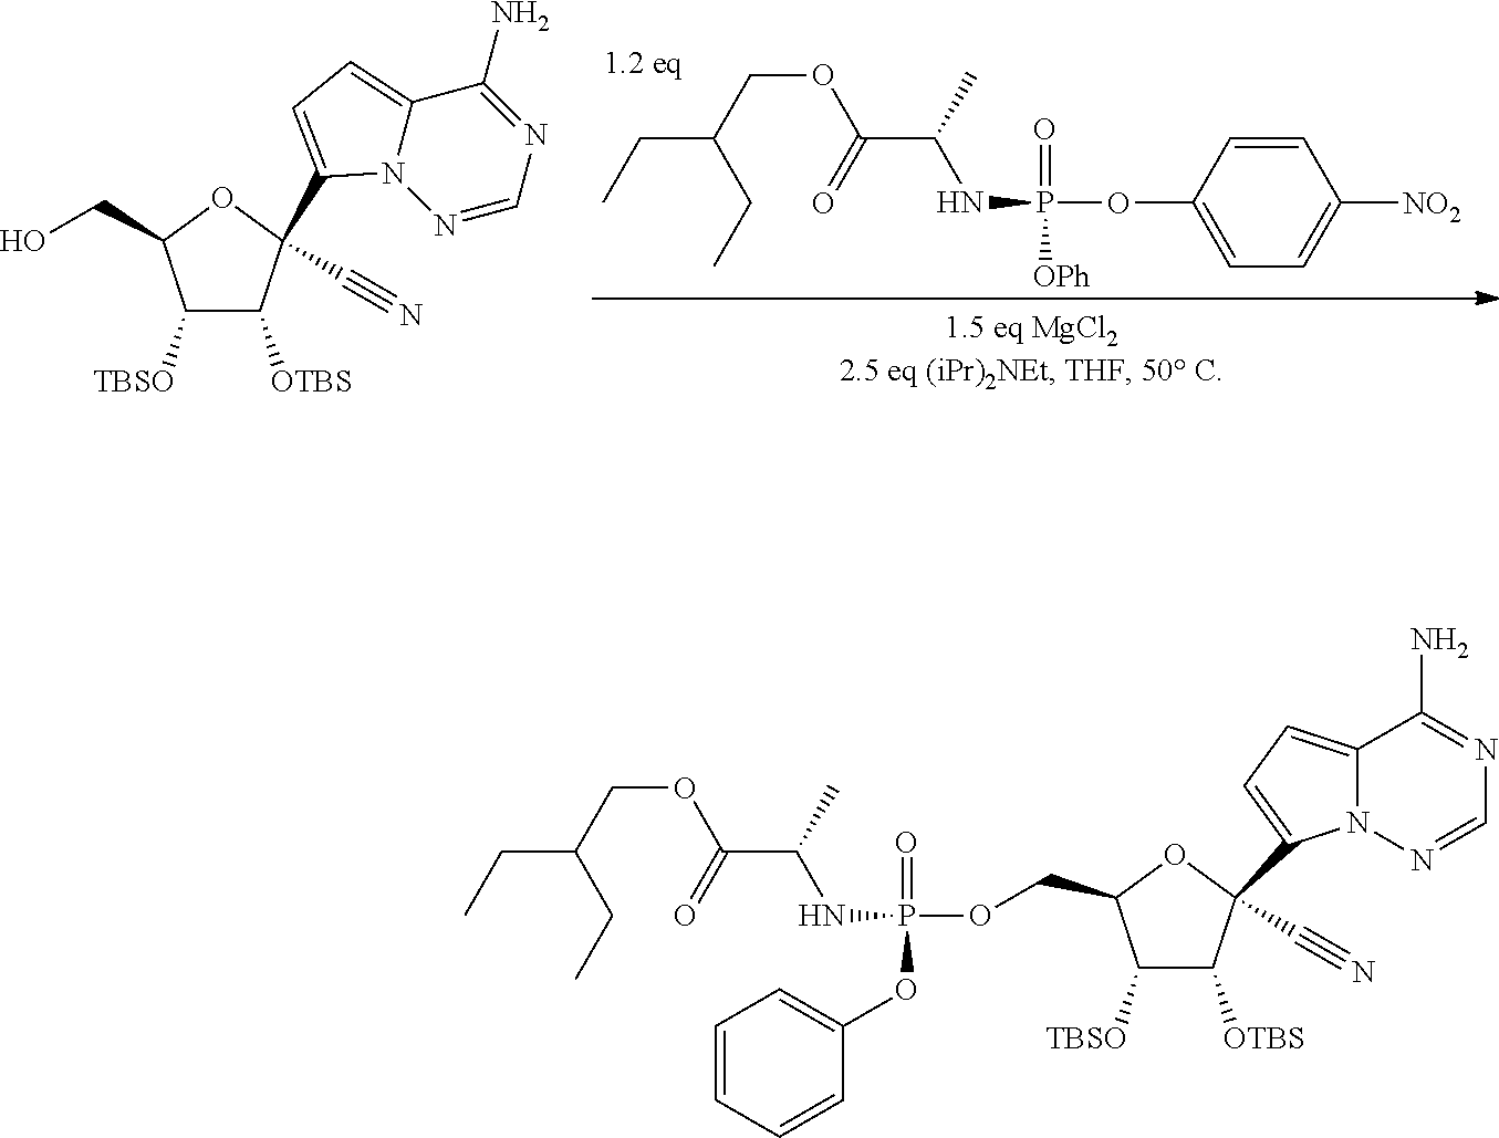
C1([TBSO])C([OTBS])C(C2=CC=C3N2N=CN=C3N)(C#N)OC1CO.O(P(=O)(NC(C)C(OCC(CC)CC)=O)[OPh])C1=CC=C([NO2])C=C1.C1([TBSO])C([OTBS])C(C#N)(C2=CC=C3N2N=CN=C3N)OC1COP(=O)(NC(C)C(OCC(CC)CC)=O)OC1=CC=CC=C1
